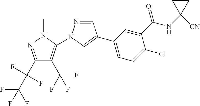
C1(C(C(F)(F)F)(F)F)=NN(C)C(N2N=CC(C3=CC=C(Cl)C(C(NC4([CN])CC4)=O)=C3)=C2)=C1C(F)(F)F
